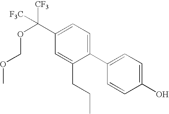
C1=C(O)C=CC(C2=CC=C(C(OCOC)([CF3])[F3C])C=C2CCC)=C1
